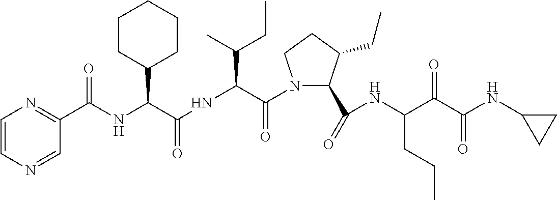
N(C(C(=O)N1C(C(=O)NC(C(C(NC2CC2)=O)=O)CCC)C(CC)CC1)C(C)CC)C(=O)C(C1CCCCC1)NC(=O)C1=NC=CN=C1
